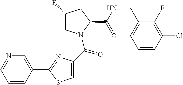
C1C(F)CC(C(NCC2=CC=CC(Cl)=C2F)=O)N1C(=O)C1=CSC(C2=CN=CC=C2)=N1
